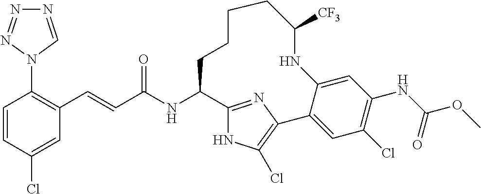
C(C(NC1C2=NC(=C(Cl)N2)C2=CC(Cl)=C(NC(OC)=O)C=C2NC([CF3])CCCC1)=O)=CC1=C(N2C=NN=N2)C=CC(Cl)=C1
